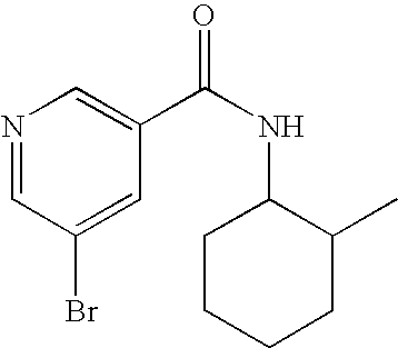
N1=CC(Br)=CC(C(NC2CCCCC2C)=O)=C1
